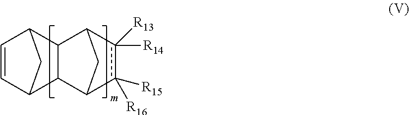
C1=CC2CC1C1C2C2c([R15])([R16])c([R14])([R13])C1C2
